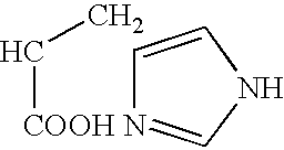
C1=CNC=[COOH N]1CC
